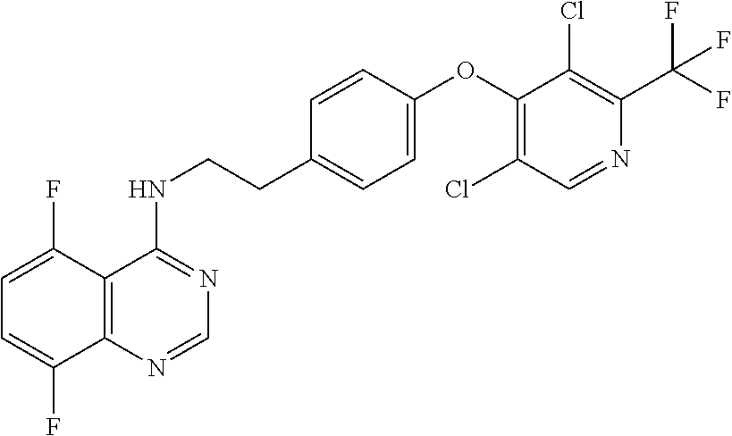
C1=C(F)C2=C(C(F)=C1)N=CN=C2NCCC1=CC=C(OC2=C(Cl)C=NC(C(F)(F)F)=C2Cl)C=C1
